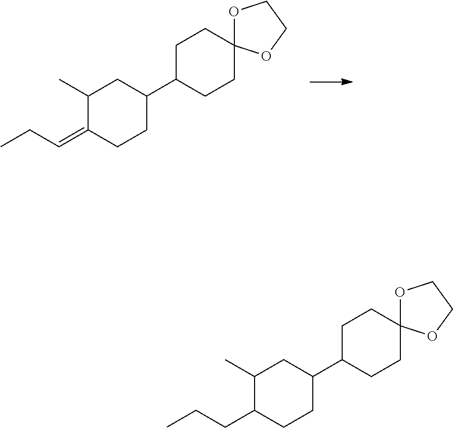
C1(C)CC(C2CCC3(CC2)OCCO3)CCC1=CCC.C1(C)CC(C2CCC3(CC2)OCCO3)CCC1CCC
